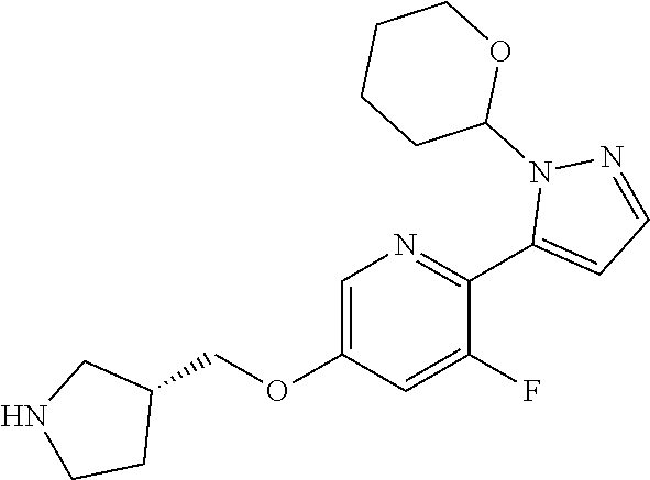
C1=C(OCC2CNCC2)C=C(F)C(C2=CC=NN2C2OCCCC2)=N1
